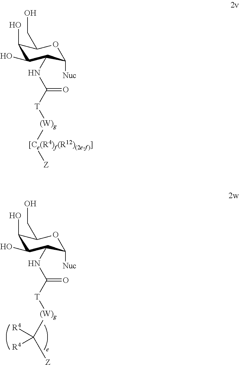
C1(O)C(O)C(NC([T][(W)g]C([Z])([R4])[R4])=O)C([Nuc])OC1CO.C1(O)C(O)C(NC([T][(W)g][[Ce(R4)f(R12)(2e-f)]][Z])=O)C([Nuc])OC1CO
